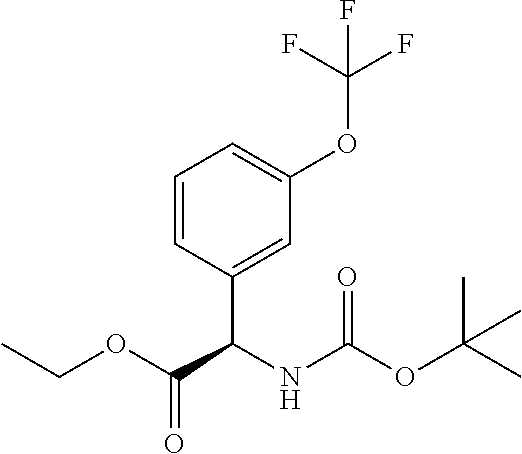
CCOC(C(NC(OC(C)(C)C)=O)C1=CC(OC(F)(F)F)=CC=C1)=O
